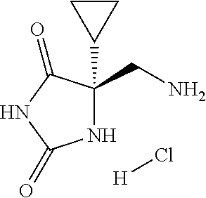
N1C(C2CC2)(CN)C(=O)NC1=O.[H]Cl
